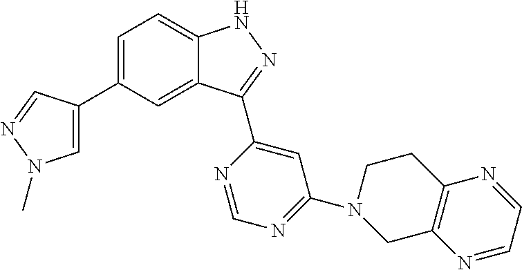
C1=C(C2=CN(C)N=C2)C=C2C(=C1)NN=C2C1=CC(N2CC3=C(CC2)N=CC=N3)=NC=N1
